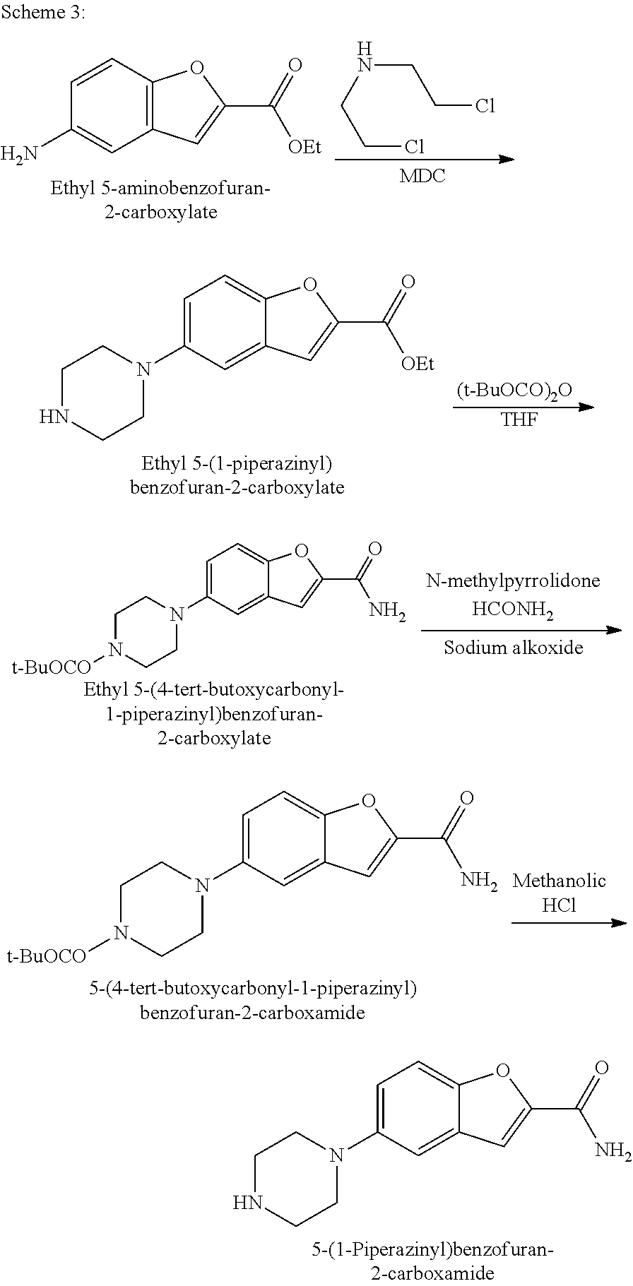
C12=C(C=CC(N)=C1)OC(C(=O)[OEt])=C2.C(NCCCl)CCl.C12=CC(N3CCN([t-BuOCO])CC3)=CC=C1OC(C(=O)N)=C2.C12=CC(N3CCNCC3)=CC=C1OC(C(=O)N)=C2.C12=CC(N3CCNCC3)=CC=C1OC(C(=O)[OEt])=C2.[(t-BuOCO)2O].[THF].C12=CC(N3CCN([t-BuOCO])CC3)=CC=C1OC(C(=O)N)=C2
